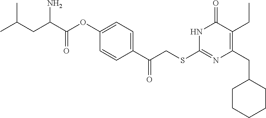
N1C(SCC(C2=CC=C(OC(C(CC(C)C)N)=O)C=C2)=O)=NC(CC2CCCCC2)=C(CC)C1=O
